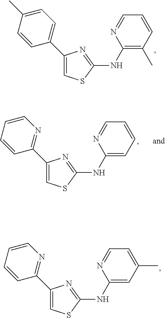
C1(C2=CC=C(C)C=C2)=CSC(NC2=C(C)C=CC=N2)=N1.C1(C2=NC=CC=C2)=CSC(NC2=CC(C)=CC=N2)=N1.C1(C2=NC=CC=C2)=CSC(NC2=CC=CC=N2)=N1
